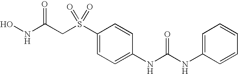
N(C(CS(C1=CC=C(NC(NC2=CC=CC=C2)=O)C=C1)(=O)=O)=O)O
